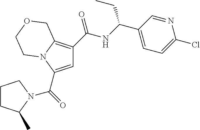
C1=C(C(=O)N2C(C)CCC2)N2C(=C1C(NC(C1=CC=C(Cl)N=C1)CC)=O)COCC2
